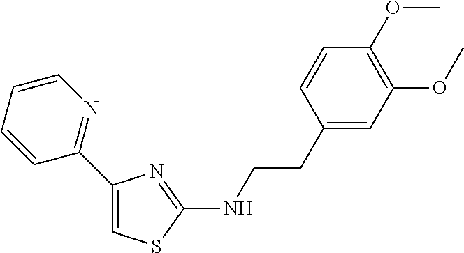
C1(C2=NC=CC=C2)=CSC(NCCC2=CC(OC)=C(OC)C=C2)=N1
